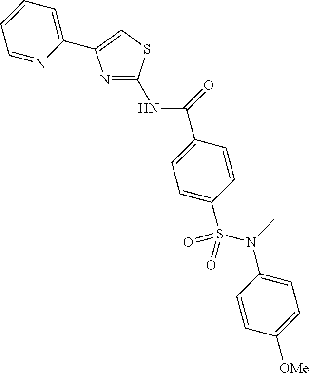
C1=C(S(N(C2=CC=C([OMe])C=C2)C)(=O)=O)C=CC(C(=O)NC2=NC(C3=CC=CC=N3)=CS2)=C1
